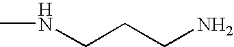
N(CCCN)C
